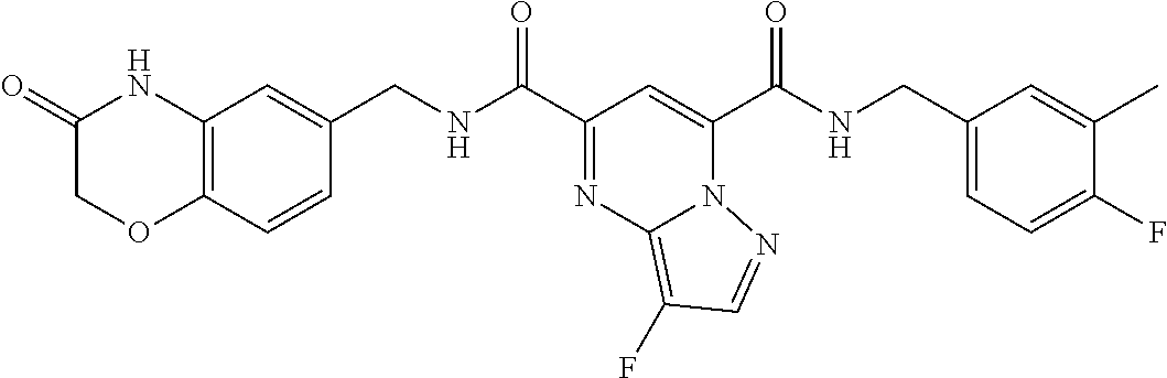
C(C1=NC2=C(F)C=NN2C(C(NCC2=CC=C(F)C(C)=C2)=O)=C1)(=O)NCC1=CC2=C(C=C1)OCC(=O)N2
